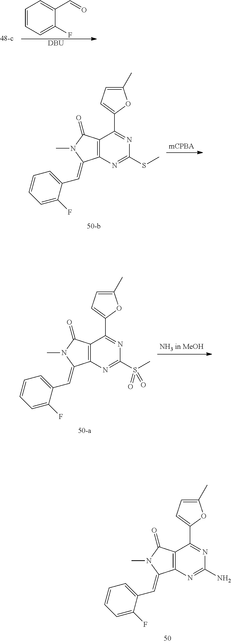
C1(C)=CC=C(C2=NC(N)=NC3=C2C(=O)N(C)C3=CC2=CC=CC=C2F)O1.C1=CC=C(F)C(C=O)=C1.[DBU].C1(C)=CC=C(C2=NC(SC)=NC3=C2C(=O)N(C)C3=CC2=CC=CC=C2F)O1.C1(C)=CC=C(C2=NC(S(C)(=O)=O)=NC3=C2C(=O)N(C)C3=CC2=CC=CC=C2F)O1
